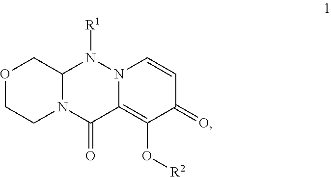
O1CCN2C(C1)N([R1])N1C(=C(O[R2])C(=O)C=C1)C2=O
